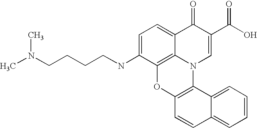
C1=C(NCCCCN(C)C)C2=C3C(=C1)C(=O)C(C(O)=O)=CN3C1=C(O2)C=CC2=CC=CC=C12
